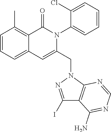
C1=CC=C2C(=C1C)C(=O)N(C1=CC=CC=C1Cl)C(CN1C3=C(C(N)=NC=N3)C(I)=N1)=C2
